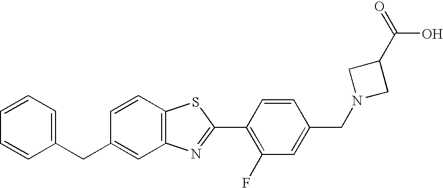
C1=C(CC2=CC3=C(C=C2)SC(C2=C(F)C=C(CN4CC(C(=O)O)C4)C=C2)=N3)C=CC=C1
